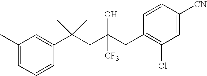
C1=CC(C(CC(CC2=C(Cl)C=C([CN])C=C2)([CF3])O)(C)C)=CC(C)=C1
